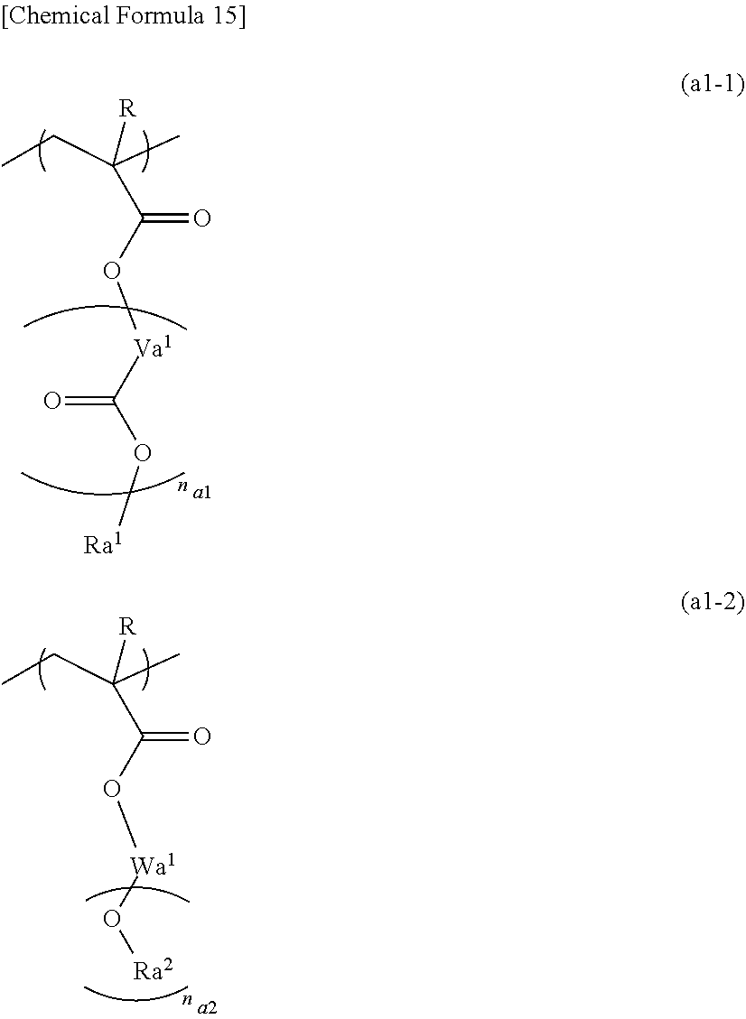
C(C(O[Va1]C(O[Ra1])=O)=O)([R])(CC)C.C(C(O[Wa1]O[Ra2])=O)([R])(CC)C
